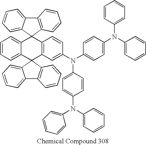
C12=CC=CC=C1C1(C3=C(C=CC(N(C4=CC=C(N(C5=CC=CC=C5)C5=CC=CC=C5)C=C4)C4=CC=C(N(C5=CC=CC=C5)C5=CC=CC=C5)C=C4)=C3)C23C2=CC=CC=C2C2=C3C=CC=C2)C2=C(C3=CC=CC=C31)C=CC=C2
